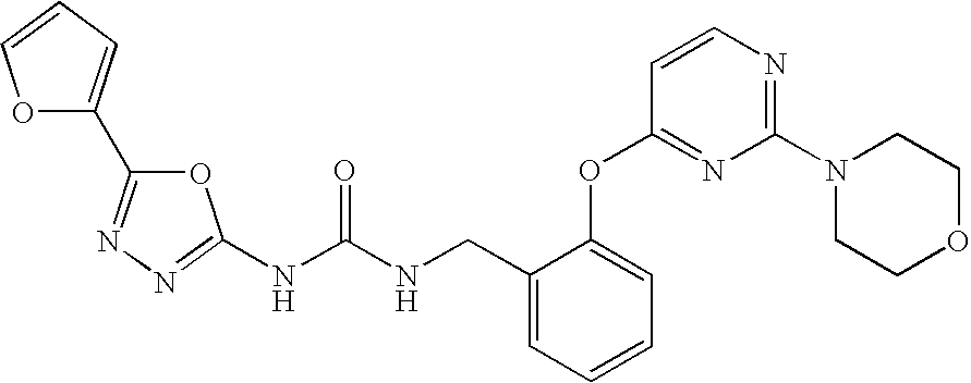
N(C(NCC1=CC=CC=C1OC1=NC(N2CCOCC2)=NC=C1)=O)C1=NN=C(C2=CC=CO2)O1
